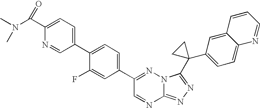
C12=NN=C(C3(C4=CC=C5C(=C4)C=CC=N5)CC3)N1N=C(C1=CC=C(C3=CC=C(C(N(C)C)=O)N=C3)C(F)=C1)C=N2
